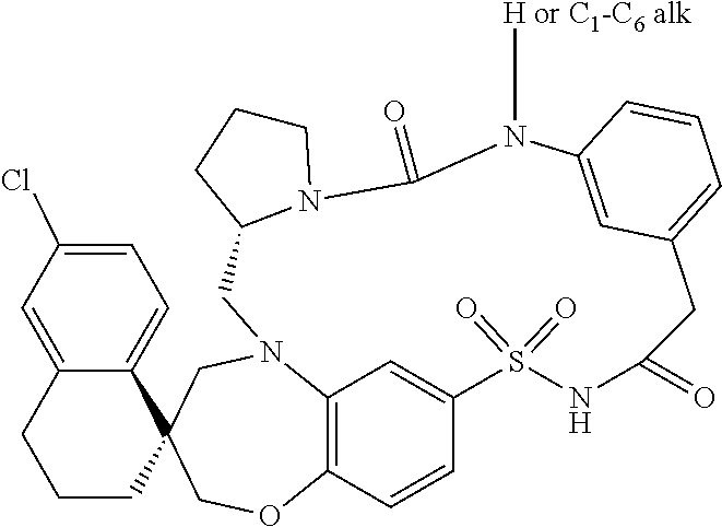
C1N2C3=C(C=CC(=C3)S(=O)(=O)NC(=O)CC3=CC=CC(=C3)N([H or C1-C6 alk])C(=O)N3C1CCC3)OCC1(C3=CC=C(Cl)C=C3CCC1)C2
